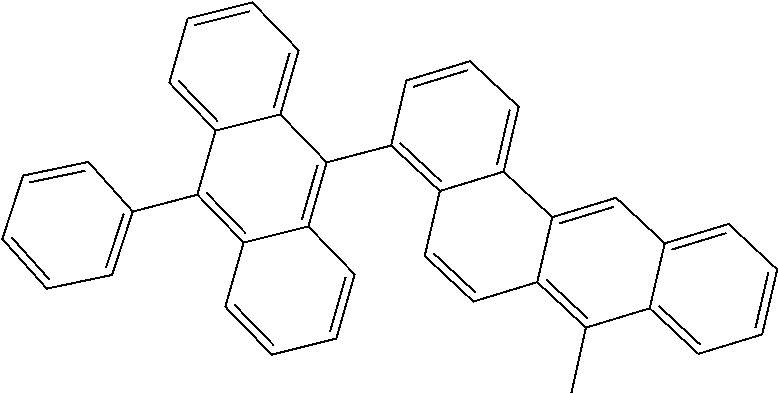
C1=CC=C2C(=C1C1=C3C=CC=CC3=C(C3=CC=CC=C3)C3=CC=CC=C13)C=CC1=C(C)C3=CC=CC=C3C=C12
